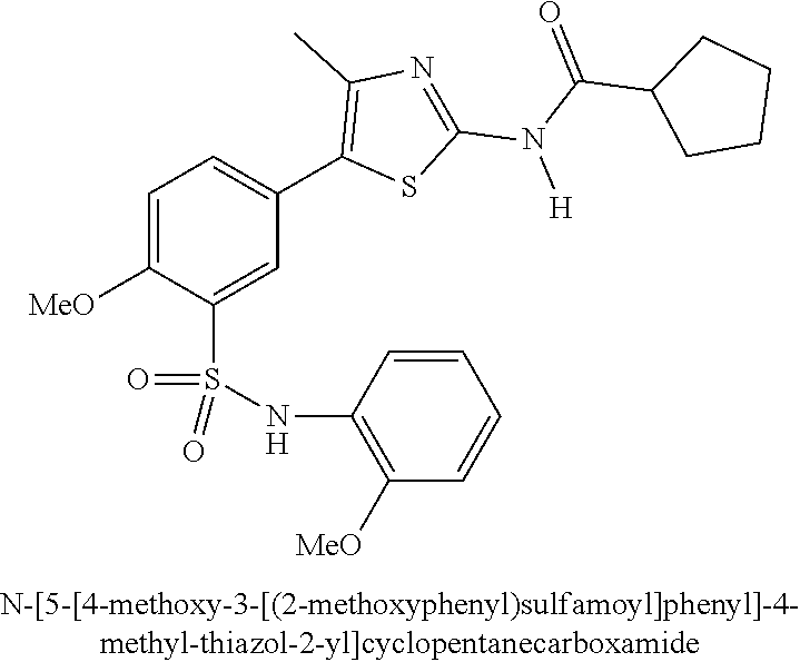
C1=C([OMe])C(S(NC2=C([OMe])C=CC=C2)(=O)=O)=CC(C2=C(C)N=C(N(C(=O)C3CCCC3)[H])S2)=C1
